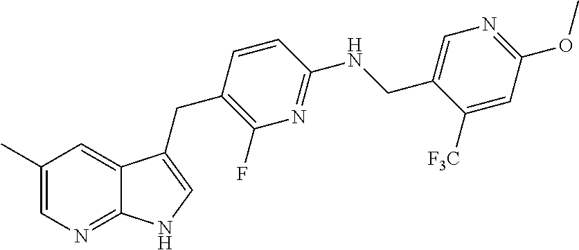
C1(C)=CN=C2C(=C1)C(CC1=C(F)N=C(NCC3=CN=C(OC)C=C3[F3C])C=C1)=CN2
